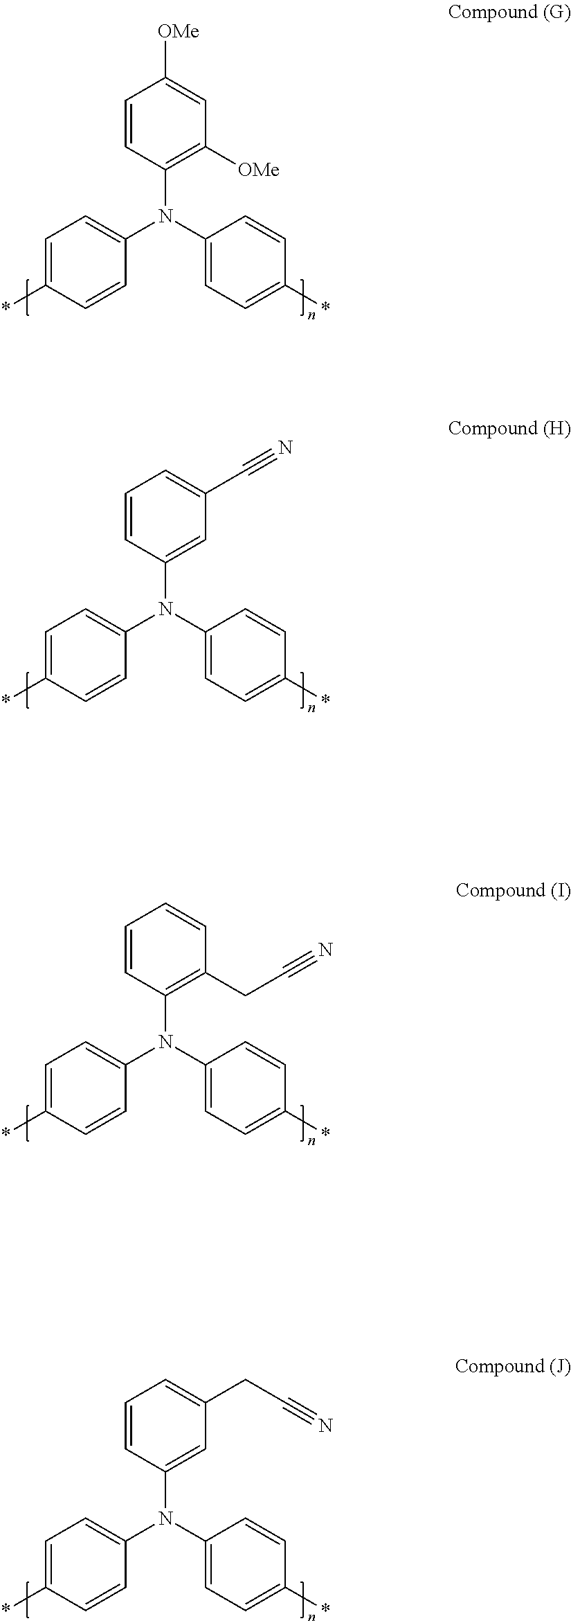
C1=CC(N(C2=CC=C(*)C=C2)C2=CC=C(*)C=C2)=C([OMe])C=C1[OMe].C1=CC(N(C2=CC=C(*)C=C2)C2=CC=C(*)C=C2)=CC(C#N)=C1.C1=CC(N(C2=CC=C(*)C=C2)C2=CC=C(*)C=C2)=C(CC#N)C=C1.C1=CC(N(C2=CC=C(*)C=C2)C2=CC=C(*)C=C2)=CC(CC#N)=C1
